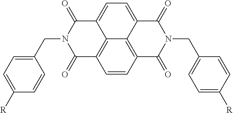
C1(CN2C(=O)C3=C4C(=CC=C5C4=C(C=C3)C(=O)N(CC3=CC=C([R])C=C3)C5=O)C2=O)=CC=C([R])C=C1
